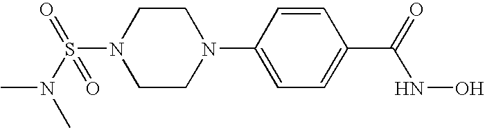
C1=CC(N2CCN(S(N(C)C)(=O)=O)CC2)=CC=C1C(=O)NO
